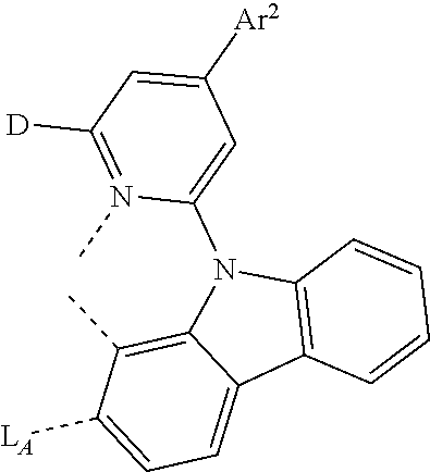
C1=C([LA])C(C)=C2C(=C1)C1=C(N2C2=CC([Ar2])=CC([D])=N2C)C=CC=C1
